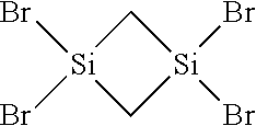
C1[Si](Br)(Br)C[Si]1(Br)Br
